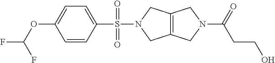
C1=CC(S(N2CC3=C(C2)CN(C(=O)CCO)C3)(=O)=O)=CC=C1OC(F)F
